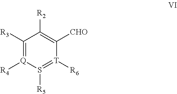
C1([R3])=[Q]([R4])S([R5])=[T]([R6])C([CHO])=C1[R2]
